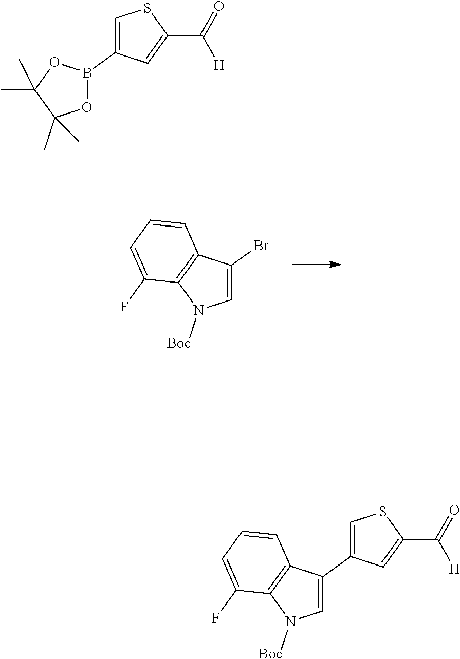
C1=C(B2OC(C)(C)C(C)(C)O2)C=C(C(=O)[H])S1.C1=C(Br)C2=C(N1[Boc])C(F)=CC=C2.C1=C(C2=CSC(C(=O)[H])=C2)C2=C(N1[Boc])C(F)=CC=C2
